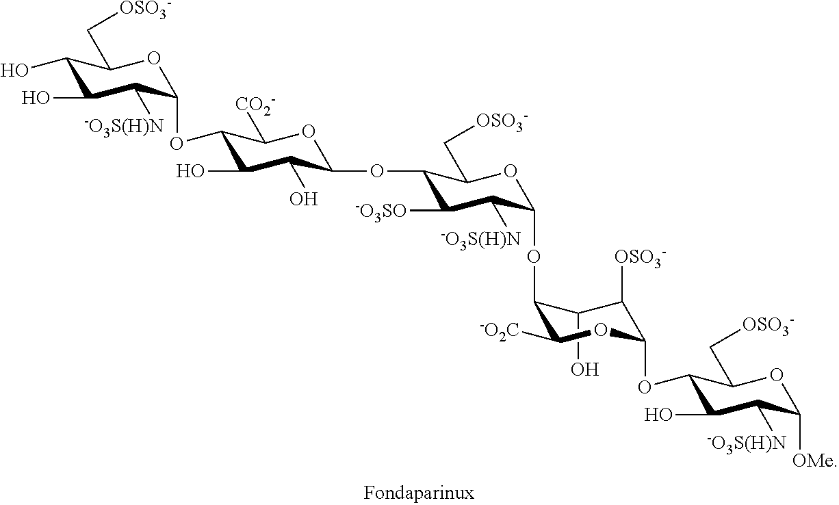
C1(O)C(OC2C([-O3S(H)N])C([-O3SO])C(OC3C(O)C(O)C(OC4C([-O3S(H)N])C(O)C(O)C(C[OSO3-])O4)C([CO2-])O3)C(C[OSO3-])O2)C([-O2C])OC(OC2C(O)C([-O3S(H)N])C([OMe])OC2C[OSO3-])C1[OSO3-]
